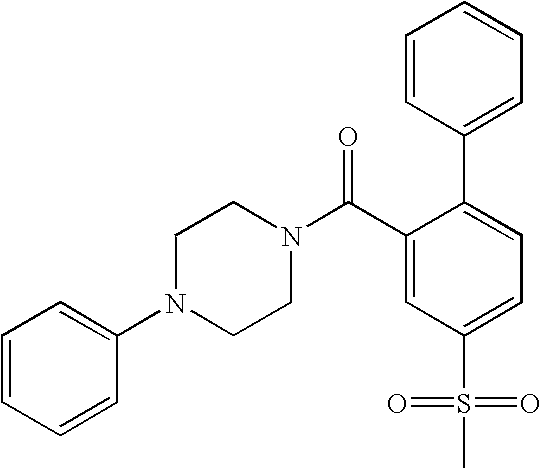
C1=CC=C(N2CCN(C(C3=CC(S(=O)(=O)C)=CC=C3C3=CC=CC=C3)=O)CC2)C=C1
